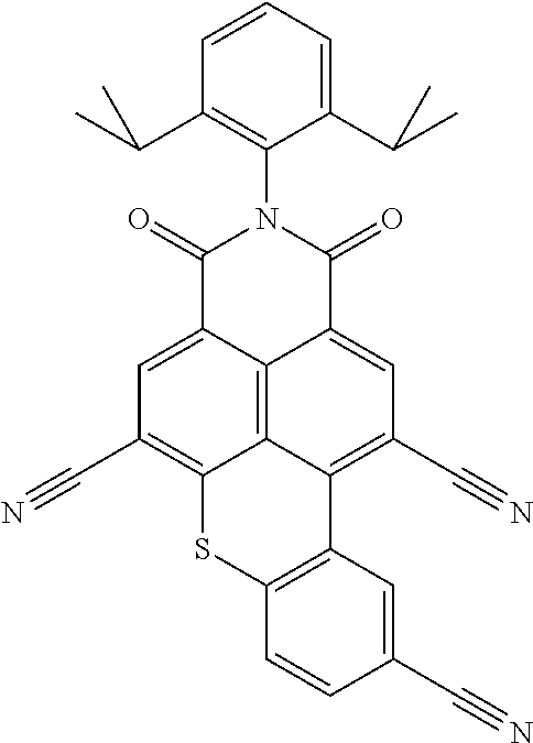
C1=CC(C(C)C)=C(N2C(=O)C3=CC(C#N)=C4C5=C3C(=CC(C#N)=C5C3=C(C=CC(C#N)=C3)S4)C2=O)C(C(C)C)=C1
